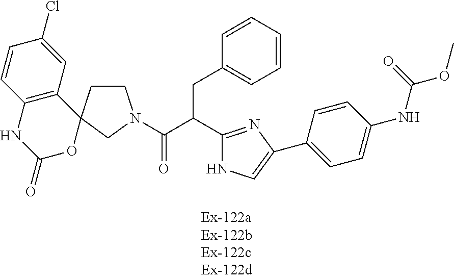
C1=CC=CC=C1CC(C(=O)N1CCC2(C1)C1=C(C=CC(Cl)=C1)NC(=O)O2)C1=NC(C2=CC=C(NC(=O)OC)C=C2)=CN1
